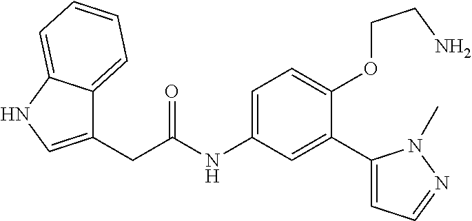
C(C(=O)NC1=CC=C(OCCN)C(C2=CC=NN2C)=C1)C1=CNC2=CC=CC=C12
